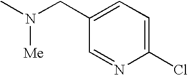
CN(CC1=CC=C(Cl)N=C1)[Me]
